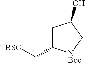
C1C(C[TBSO])[NBoc]CC1O
